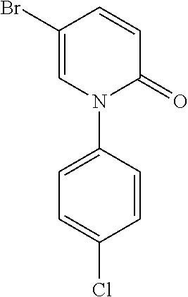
C1=CC(Br)=CN(C2=CC=C(Cl)C=C2)C1=O
